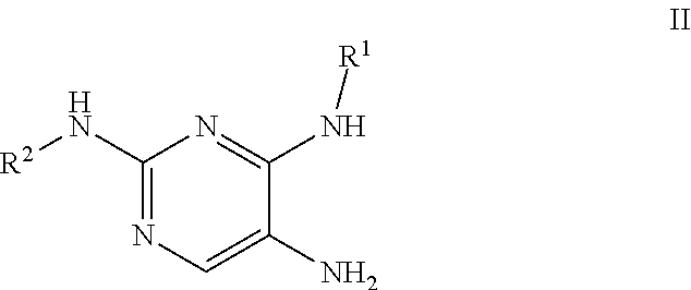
C1(N[R2])=NC=C(N)C(N[R1])=N1
